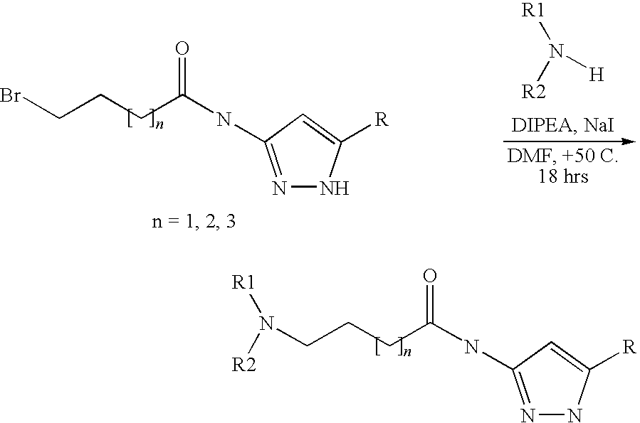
N1=C(NC(CCCN([R1])[R2])=O)C=C([R])N1.N1=C(NC(CCCBr)=O)C=C([R])N1.[R1]N([R2])[H]
